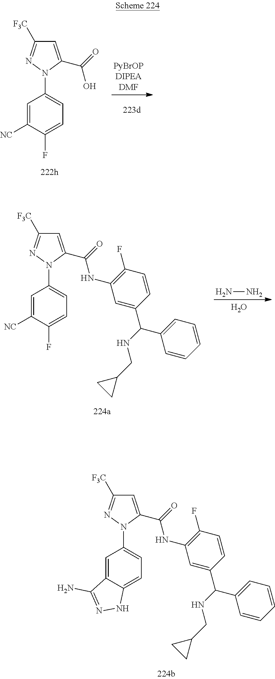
C1=C(C(=O)O)N(C2=CC=C(F)C([NC])=C2)N=C1[F3C].C1=C(C(=O)NC2=C(F)C=CC(C(NCC3CC3)C3=CC=CC=C3)=C2)N(C2=CC=C(F)C([NC])=C2)N=C1[F3C].NN.O.C1=C(C(=O)NC2=C(F)C=CC(C(NCC3CC3)C3=CC=CC=C3)=C2)N(C2=CC=C3C(=C2)C(N)=NN3)N=C1[F3C]
